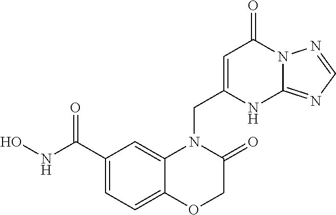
C1(C(NO)=O)=CC=C2C(=C1)N(CC1=CC(=O)N3C(=NC=N3)N1)C(=O)CO2
